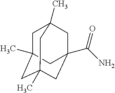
C1C2(C)CC3(C)CC(C(N)=O)(CC1(C)C3)C2
